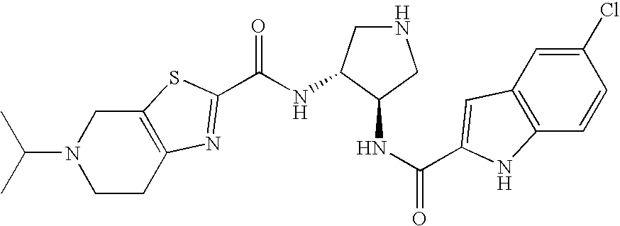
N(C(=O)C1=NC2=C(CN(C(C)C)CC2)S1)C1CNCC1NC(=O)C1=CC2=C(C=CC(Cl)=C2)N1
